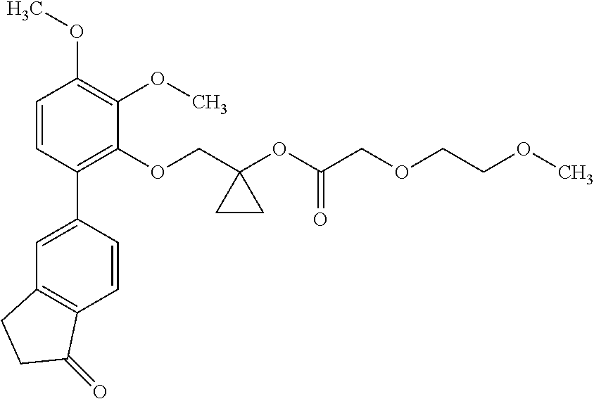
C1=CC(C2=CC3=C(C=C2)C(=O)CC3)=C(OCC2(OC(COCCOC)=O)CC2)C(OC)=C1OC
